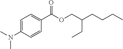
C1(C(=O)OCC(CCCC)CC)=CC=C(N(C)C)C=C1
